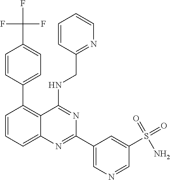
C1=CC=C2C(=C1C1=CC=C(C(F)(F)F)C=C1)C(NCC1=NC=CC=C1)=NC(C1=CN=CC(S(=O)(=O)N)=C1)=N2
